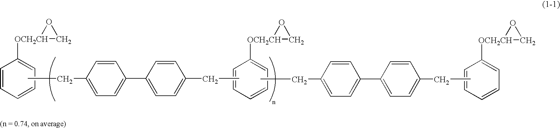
C1=CC=CC=C1[OCH2CH]1CO1.CCC1=CC=C(C2=CC=C(CC)C=C2)C=C1.CCC1=CC=C(C2=CC=C(CC)C=C2)C=C1.C1=CC=CC=C1[OCH2CH]1CO1.C1=CC=CC=C1[OCH2CH]1CO1
